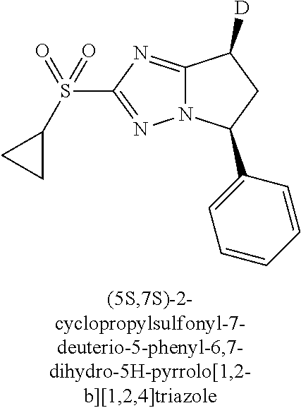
C12=NC(S(=O)(=O)C3CC3)=NN1C(C1=CC=CC=C1)CC2[D]
